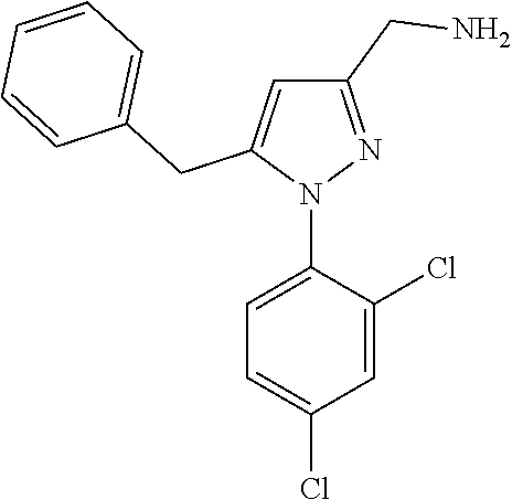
N1(C2=CC=C(Cl)C=C2Cl)N=C(CN)C=C1CC1=CC=CC=C1
